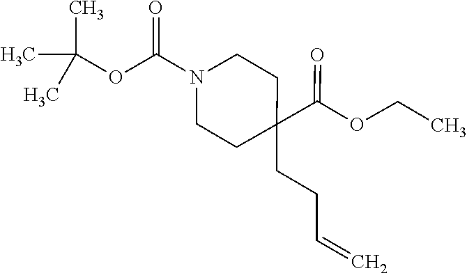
C1CC(CCC=C)(C(OCC)=O)CCN1C(OC(C)(C)C)=O
